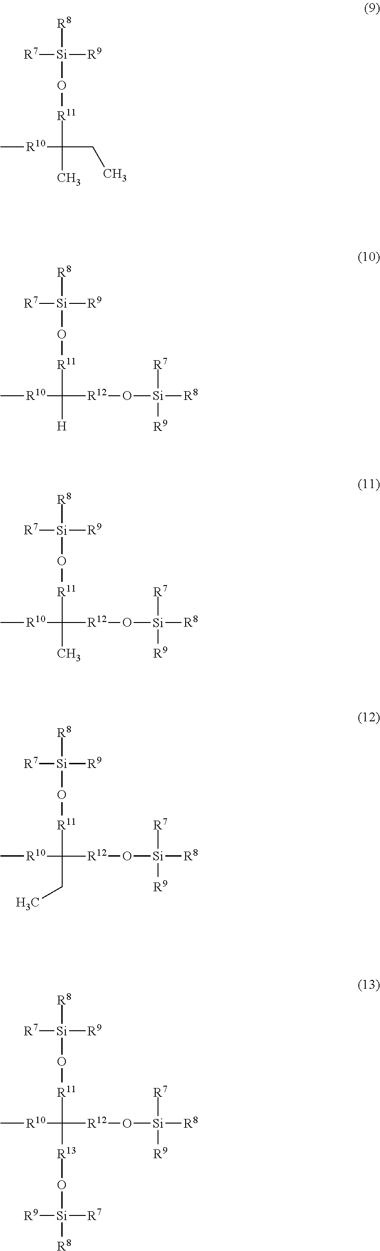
[R8][Si](O[R11]C([H])([R12]O[Si]([R8])([R7])[R9])[R10]C)([R9])[R7].[R8][Si](O[R11]C(C)(CC)[R10]C)([R9])[R7].[R8][Si](O[R11]C(C)([R12]O[Si]([R8])([R7])[R9])[R10]C)([R9])[R7].[R8][Si](O[R11]C(CC)([R12]O[Si]([R8])([R7])[R9])[R10]C)([R9])[R7].[R8][Si](O[R11]C([R13]O[Si]([R8])([R7])[R9])([R12]O[Si]([R8])([R7])[R9])[R10]C)([R9])[R7]
